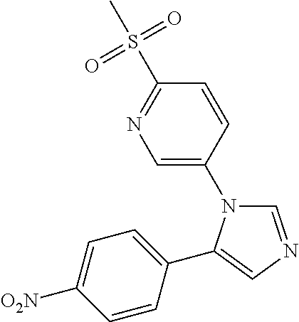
C1=C(N2C=NC=C2C2=CC=C([O2N])C=C2)C=CC(S(C)(=O)=O)=N1
